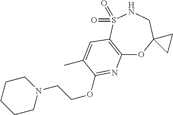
C12=C(S(=O)(=O)NCC3(O1)CC3)C=C(C)C(OCCN1CCCCC1)=N2
